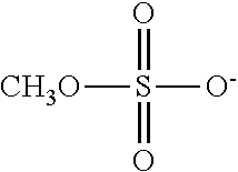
[CH3O]S(=O)(=O)[O-]
